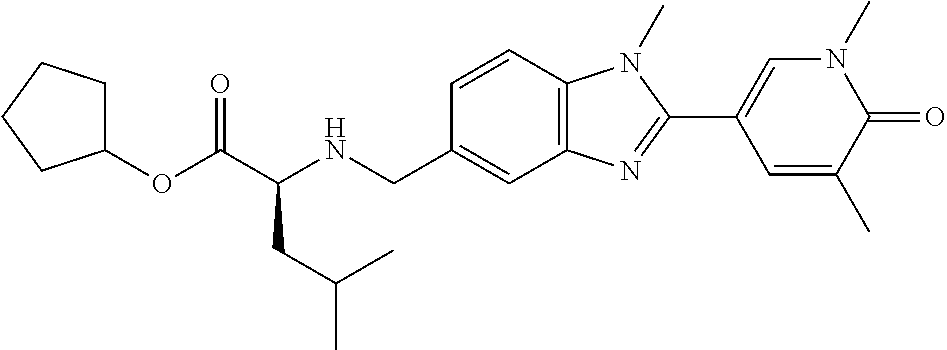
C1=CC2=C(C=C1CNC(C(OC1CCCC1)=O)CC(C)C)N=C(C1=CN(C)C(=O)C(C)=C1)N2C
